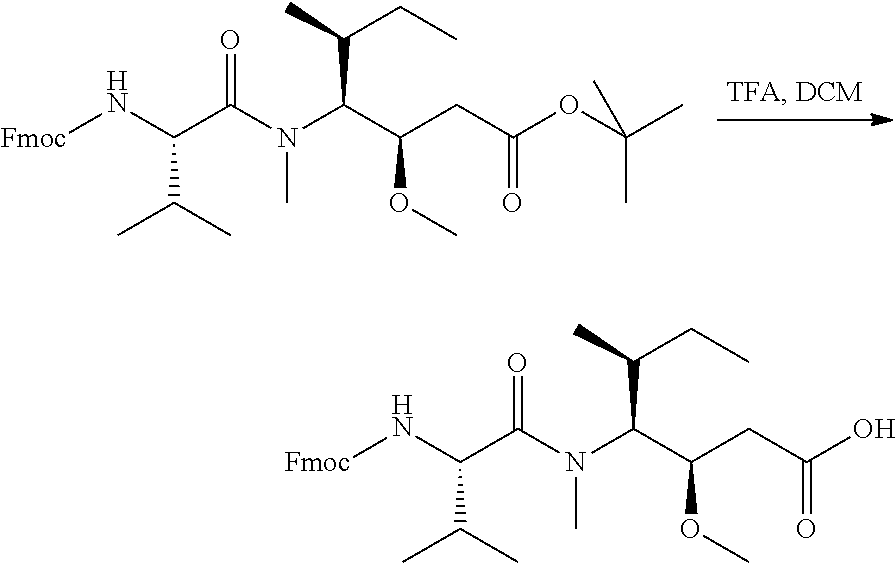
C(C(C)CC)(C(CC(=O)OC(C)(C)C)OC)N(C)C(C(N[Fmoc])C(C)C)=O.C(C(C)CC)(C(CC(=O)O)OC)N(C)C(C(N[Fmoc])C(C)C)=O
